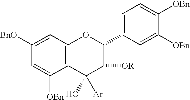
C1=C([BnO])C=C([OBn])C2=C1OC(C1=CC=C([OBn])C([OBn])=C1)C([OR])C2([Ar])O
